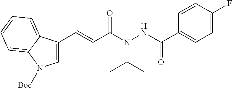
C1=CC(F)=CC=C1C(NN(C(C=CC1=CN([Boc])C2=CC=CC=C12)=O)C(C)C)=O
